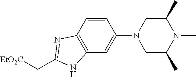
C1(N2CC(C)N(C)C(C)C2)=CC2=C(C=C1)N=C(C[EtO2C])N2
